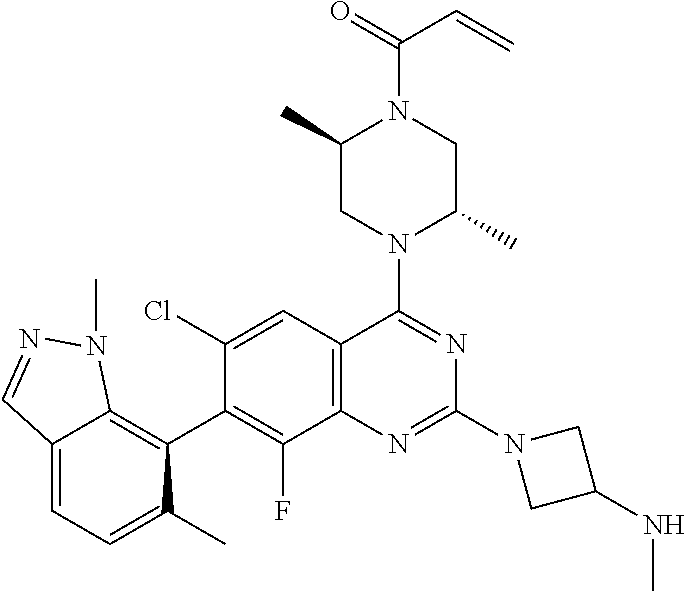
C12=CC=C(C)C(C3=C(F)C4=C(C=C3Cl)C(N3C(C)CN(C(=O)C=C)C(C)C3)=NC(N3CC(NC)C3)=N4)=C1N(C)N=C2
